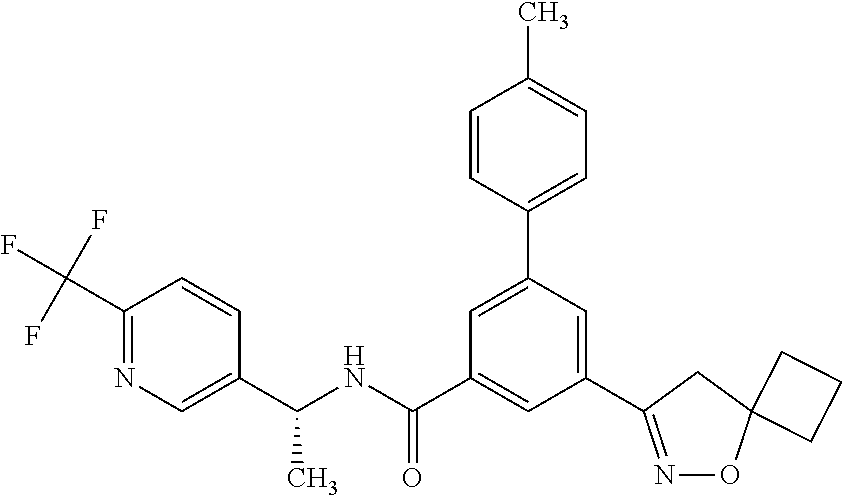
C1(C(NC(C2=CC(C3=NOC4(C3)CCC4)=CC(C3=CC=C(C)C=C3)=C2)=O)C)=CN=C(C(F)(F)F)C=C1
